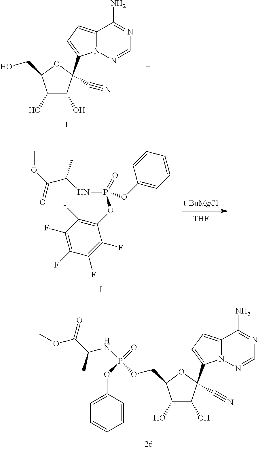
C1(O)C(O)C(C2=CC=C3N2N=CN=C3N)(C#N)OC1CO.C1(O)C(O)C(C2=CC=C3N2N=CN=C3N)(C#N)OC1COP(NC(C(=O)OC)C)(OC1=CC=CC=C1)=O.I.[t-BuMgCl].[THF].C1(OP(NC(C(OC)=O)C)(OC2=CC=CC=C2)=O)=C(F)C(F)=C(F)C(F)=C1F
